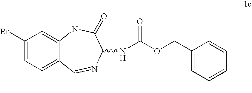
C1(Br)=CC=C2C(=C1)N(C)C(=O)C(NC(OCC1=CC=CC=C1)=O)N=C2C
